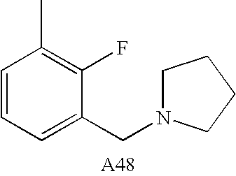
C1=CC=C(CN2CCCC2)C(F)=C1C
